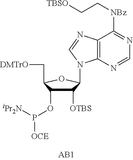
C12=C(N=CN=C1[NBz]CC[TBSO])N(C1C([OTBS])C(OP([iPr2N])[OCE])C(C[DMTrO])O1)C=N2
